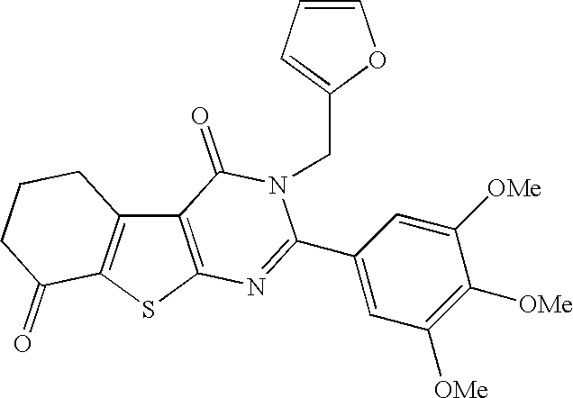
C12=C(SC3=C1CCCC3=O)N=C(C1=CC([OMe])=C([OMe])C([OMe])=C1)N(CC1=CC=CO1)C2=O
